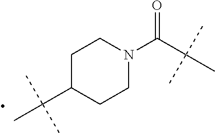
C1C(C(C)(C)C)CCN(C(C(C)(C)C)=O)C1
